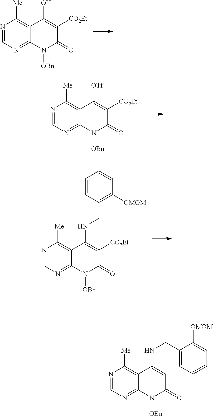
N1=CN=C2C(=C1[Me])C(O)=C([CO2Et])C(=O)N2[OBn].N1=CN=C2C(=C1[Me])C([OTf])=C([CO2Et])C(=O)N2[OBn].N1=CN=C2C(=C1[Me])C(NCC1=C([OMOM])C=CC=C1)=C([CO2Et])C(=O)N2[OBn].N1=CN=C2C(=C1[Me])C(NCC1=CC=CC=C1[OMOM])=CC(=O)N2[OBn]
